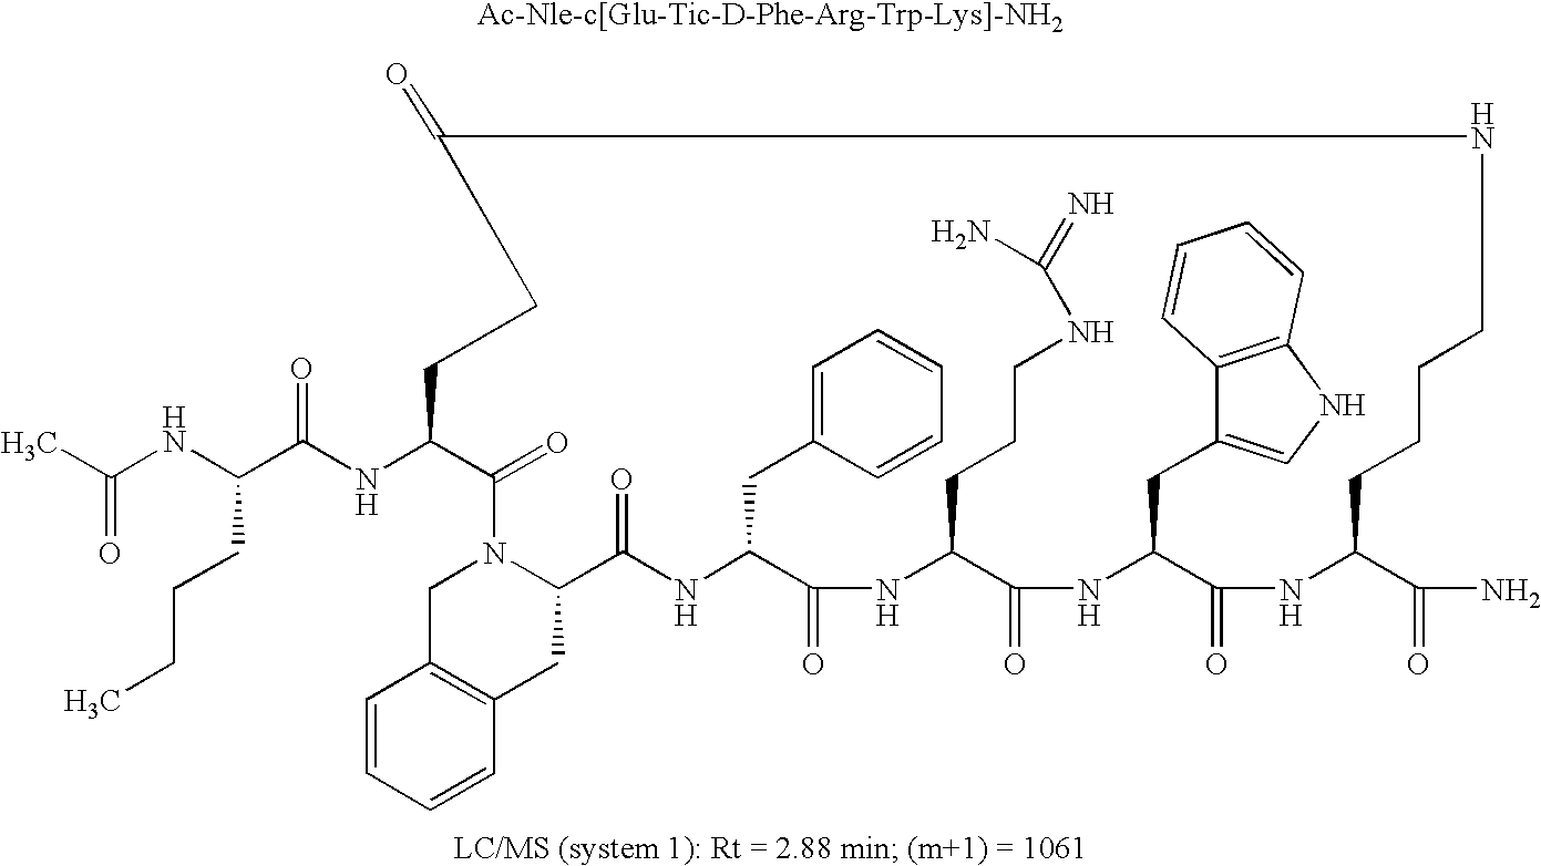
N(C1CCC(=O)NCCCCC(C(N)=O)NC(=O)C(CC2=CNC3=C2C=CC=C3)NC(=O)C(CCCNC(N)=N)NC(=O)C(CC2=CC=CC=C2)NC(=O)C2N(C1=O)CC1=C(C2)C=CC=C1)C(C(NC(C)=O)CCCC)=O
